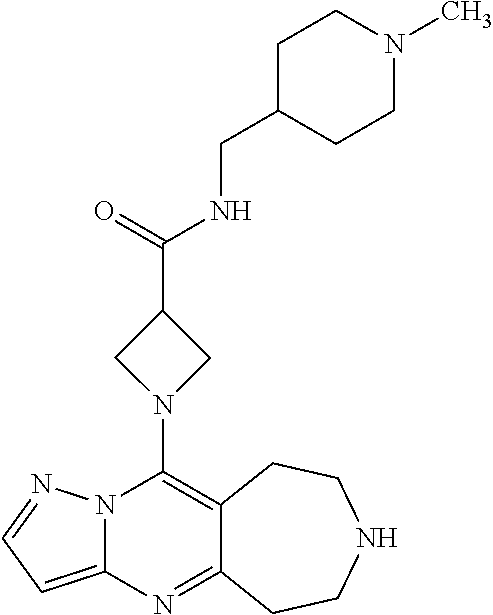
C12=C(N3CC(C(=O)NCC4CCN(C)CC4)C3)N3C(=CC=N3)N=C1CCNCC2
